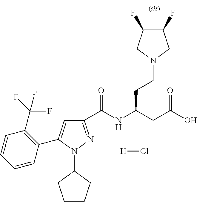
C1(C(NC(CC(O)=O)CCN2CC(F)C(F)C2)=O)=NN(C2CCCC2)C(C2=C(C(F)(F)F)C=CC=C2)=C1.[H]Cl
